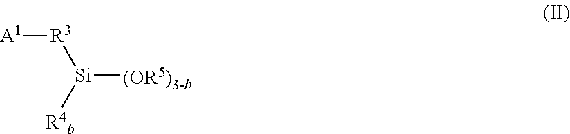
[A1][R3][Si]([(OR5)3-b])[R4b]
